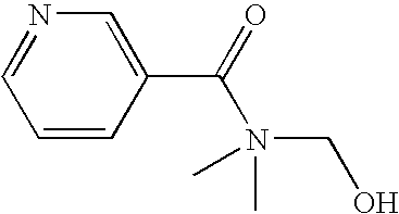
C1=CC(C(=O)N(CO)(C)C)=CN=C1
